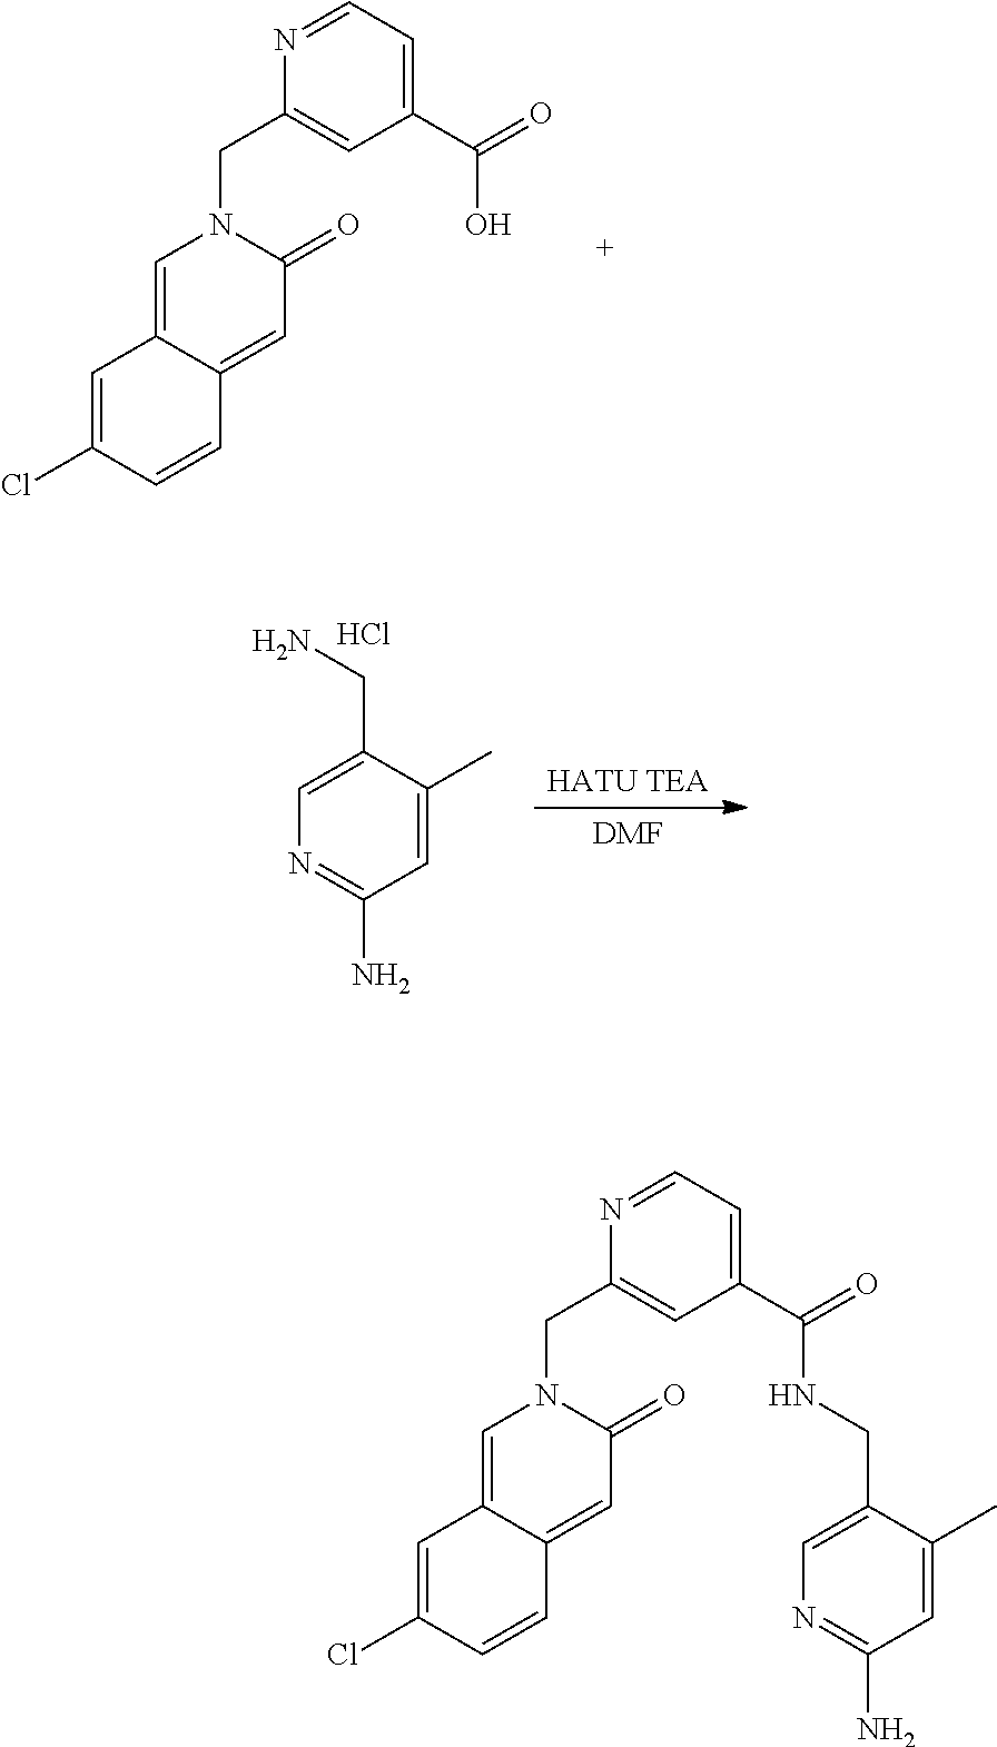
C12=CN(CC3=CC(C(=O)O)=CC=N3)C(=O)C=C1C=CC(Cl)=C2.C1(C)=CC(N)=NC=C1CN.Cl.[HATU TEA].[DMF].C(C1=CC(C(=O)NCC2=CN=C(N)C=C2C)=CC=N1)N1C(=O)C=C2C(=C1)C=C(Cl)C=C2
